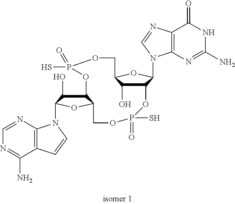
C12C(O)C(OC1N1C3=C(C(=O)NC(N)=N3)N=C1)COP(S)(=O)OC1C(O)C(N3C4=C(C(N)=NC=N4)C=C3)OC1COP(=O)(S)O2
